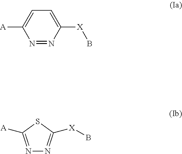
N1=C([A])SC([X]B)=N1.C1=C([A])N=NC([X]B)=C1
